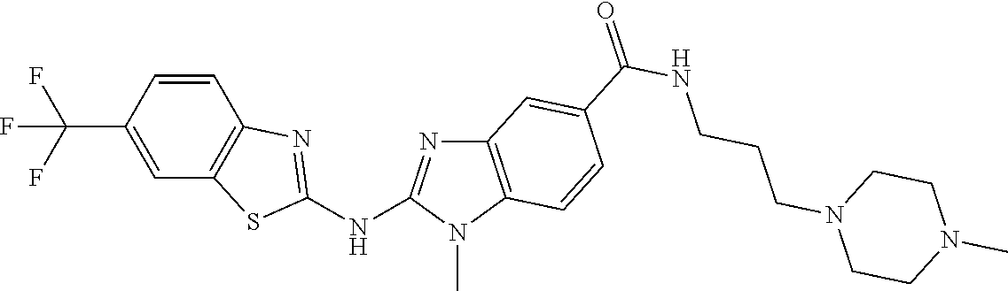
C1(C(F)(F)F)=CC2=C(C=C1)N=C(NC1=NC3=C(N1C)C=CC(C(NCCCN1CCN(C)CC1)=O)=C3)S2
